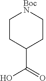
C1CC(C(=O)O)CC[BocN]1
